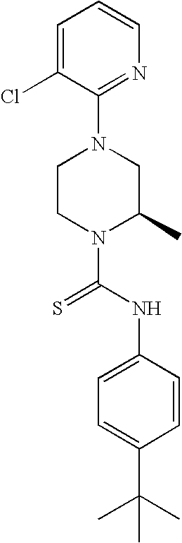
N1(C(NC2=CC=C(C(C)(C)C)C=C2)=S)C(C)CN(C2=NC=CC=C2Cl)CC1
